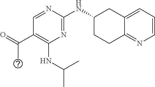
C1(NC(C)C)=C(C(C)=O)C=NC(NC2CCC3=NC=CC=C3C2)=N1
